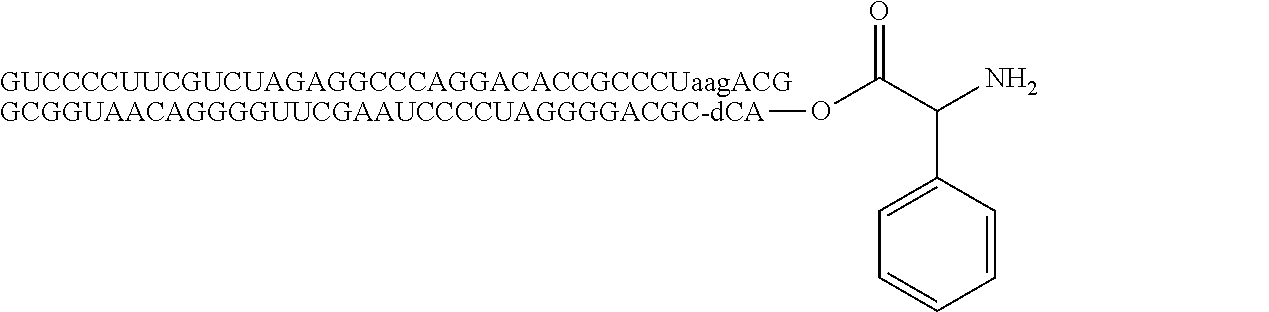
[GUCCCCUUCGUCUAGAGGCCCAGGACACCGCCCUaagACGGCGGUAACAGGGGUUCGAAUCCCCUAGGGGACGC-dCA]OC(C(N)C1=CC=CC=C1)=O
